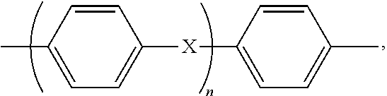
C1=CC(C)=CC=C1[X]C1=CC=C(C)C=C1
